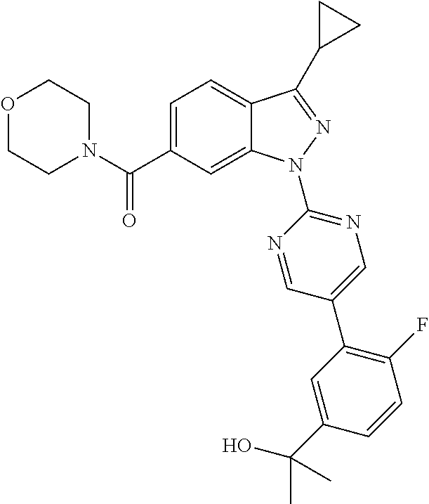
C1N(C(C2=CC=C3C(=C2)N(C2=NC=C(C4=C(F)C=CC(C(O)(C)C)=C4)C=N2)N=C3C2CC2)=O)CCOC1
